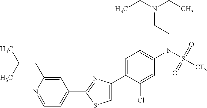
C1(C2=NC(C3=CC=C(N(S([CF3])(=O)=O)CCN(CC)CC)C=C3Cl)=CS2)=CC=NC(CC(C)C)=C1
